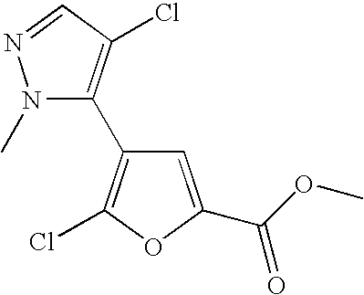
N1(C)C(C2=C(Cl)OC(C(OC)=O)=C2)=C(Cl)C=N1
